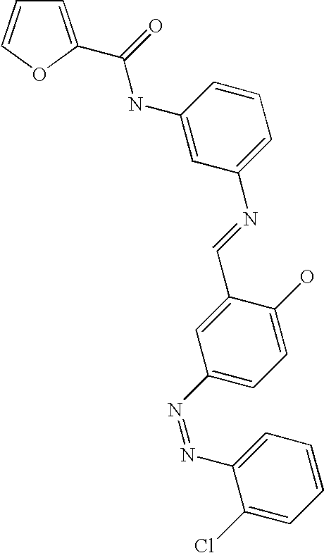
C1(N=CC2=CC(N=NC3=CC=CC=C3Cl)=CC=C2O)=CC=CC(NC(=O)C2=CC=CO2)=C1
